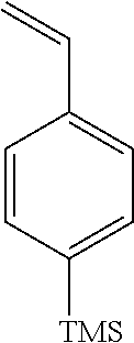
C1=CC([TMS])=CC=C1C=C
